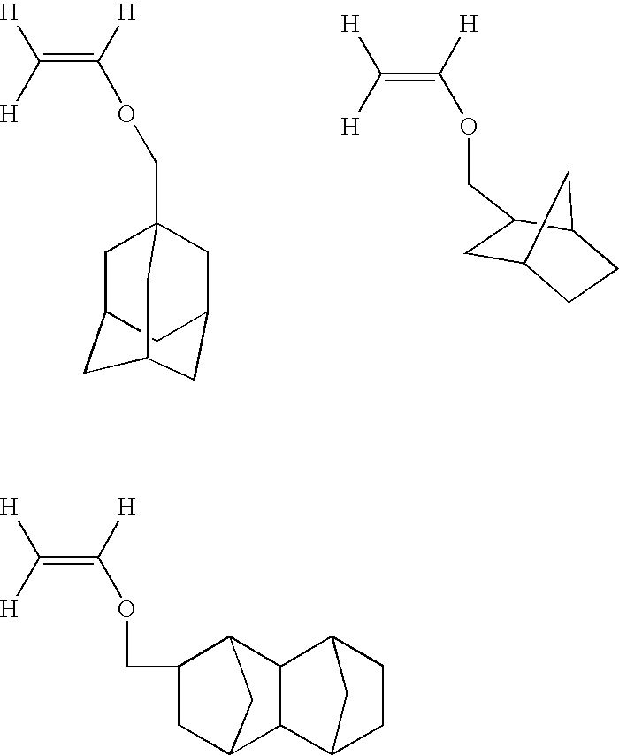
C(=C([H])OCC12CC3CC(C1)CC(C2)C3)([H])[H].C(=C([H])OCC1CC2CCC1C2)([H])[H].C(=C([H])OCC1CC2C3C(C1C2)C1CCC3C1)([H])[H]
